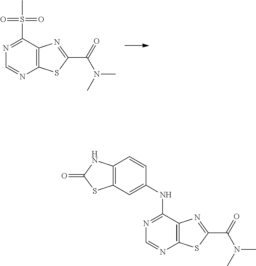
S(C1=NC=NC2=C1N=C(C(=O)N(C)C)S2)(C)(=O)=O.N(C1=NC=NC2=C1N=C(C(=O)N(C)C)S2)C1=CC2=C(C=C1)NC(=O)S2
